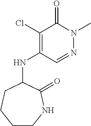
C1CNC(=O)C(NC2=C(Cl)C(=O)N(C)N=C2)CC1
